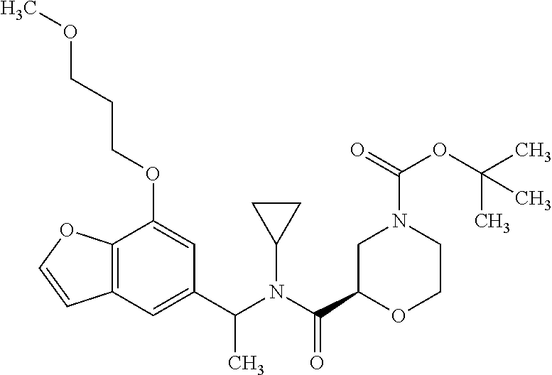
C1(C(N(C(C2OCCN(C(OC(C)(C)C)=O)C2)=O)C2CC2)C)=CC2=C(C(OCCCOC)=C1)OC=C2
